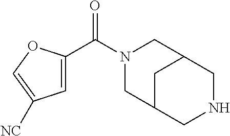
C1=C(C(N2CC3CC(C2)CNC3)=O)OC=C1[NC]
